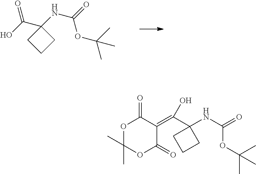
O=C(O)C1(NC(=O)OC(C)(C)C)CCC1.OC(=C1C(=O)OC(C)(C)OC1=O)C1(NC(=O)OC(C)(C)C)CCC1
